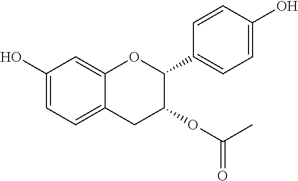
C1=C(O)C=C2C(=C1)CC(OC(C)=O)C(C1=CC=C(O)C=C1)O2
